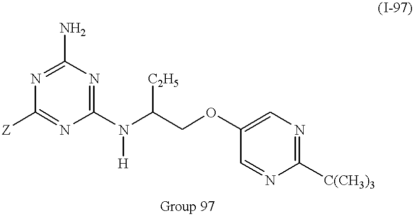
C1(N)=NC([Z])=NC(N(C(COC2=CN=C([C(CH3)3])N=C2)[C2H5])[H])=N1
